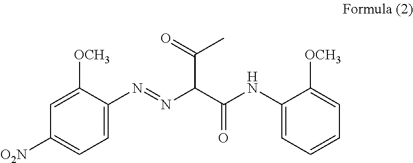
C1=C([OCH3])C(N=NC(C(NC2=CC=CC=C2[OCH3])=O)C(=O)C)=CC=C1[O2N]
